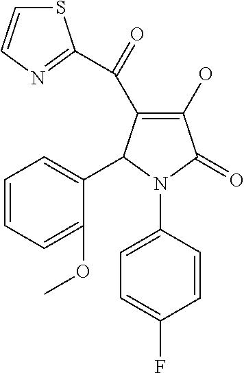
C1(O)=C(C(=O)C2=NC=CS2)C(C2=CC=CC=C2OC)N(C2=CC=C(F)C=C2)C1=O
